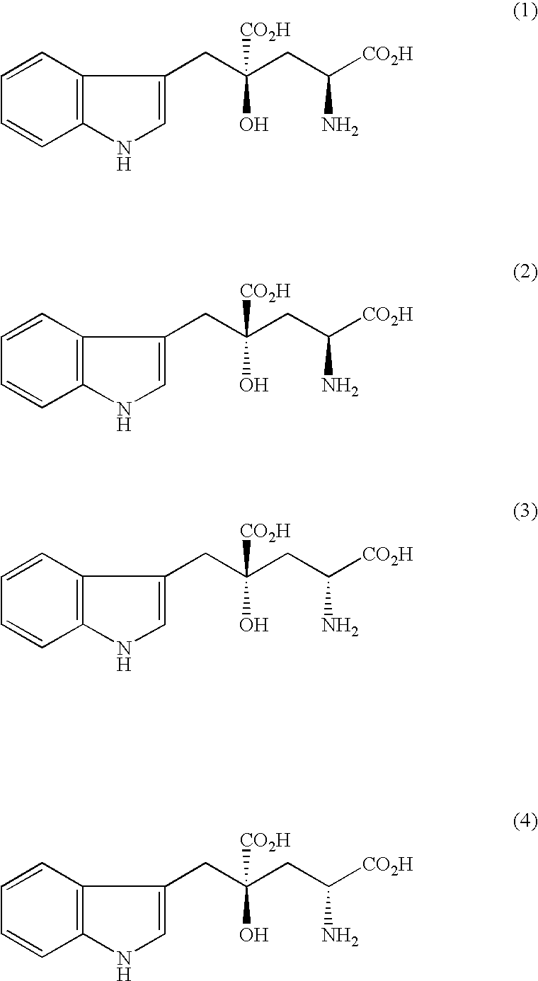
C1=CC2=C(C=C1)NC=C2CC(O)([CO2H])CC(N)[CO2H].C1=CC2=C(C=C1)NC=C2CC(O)([CO2H])CC(N)[CO2H].C1=CC2=C(C=C1)NC=C2CC(O)([CO2H])CC(N)[CO2H].C1=CC2=C(C=C1)NC=C2CC(O)([CO2H])CC(N)[CO2H]
